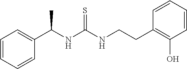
C1(C(NC(NCCC2=C(O)C=CC=C2)=S)C)=CC=CC=C1
